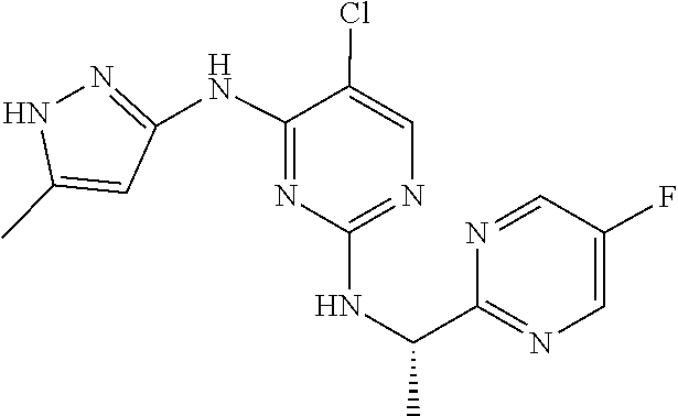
C1(Cl)=CN=C(NC(C2=NC=C(F)C=N2)C)N=C1NC1=NNC(C)=C1
